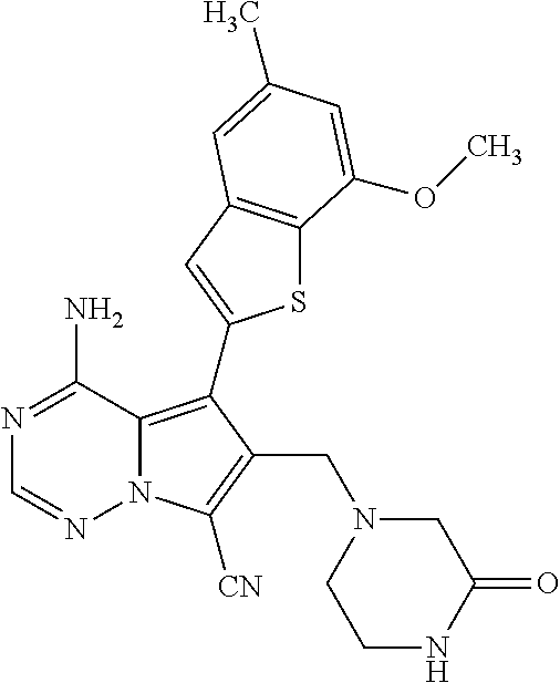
N1=C(N)C2=C(C3=CC4=C(S3)C(OC)=CC(C)=C4)C(CN3CCNC(=O)C3)=C([CN])N2N=C1
